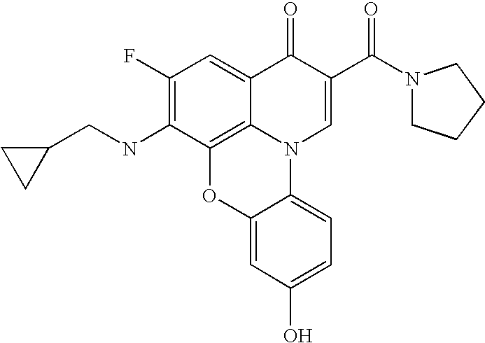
C1(F)=C(NCC2CC2)C2=C3C(=C1)C(=O)C(C(=O)N1CCCC1)=CN3C1=CC=C(O)C=C1O2
